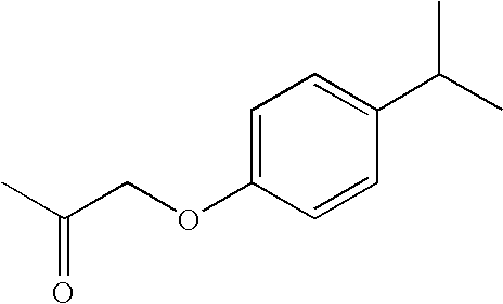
CC(COC1=CC=C(C(C)C)C=C1)=O
